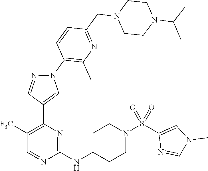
C1([F3C])=C(C2=CN(C3=C(C)N=C(CN4CCN(C(C)C)CC4)C=C3)N=C2)N=C(NC2CCN(S(C3=CN(C)C=N3)(=O)=O)CC2)N=C1
